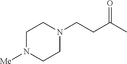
N1(CCC(=O)C)CCN([Me])CC1
